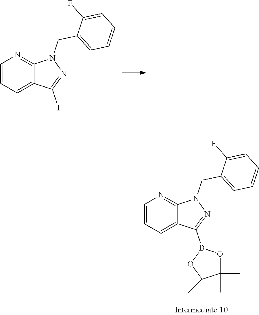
C1=CC=C2C(=N1)N(CC1=CC=CC=C1F)N=C2B1OC(C)(C)C(C)(C)O1.C1=CC=C2C(=N1)N(CC1=CC=CC=C1F)N=C2I
